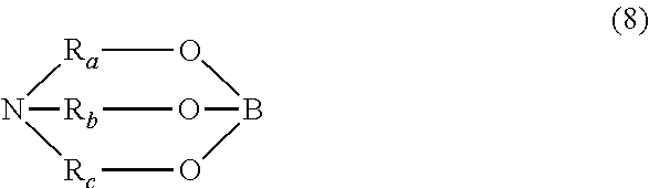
N12[Rb]OB(O[Ra]1)O[Rc]2
